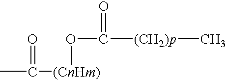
O(C([(CH2)p]C)=O)[(CnHm)]C(C)=O
